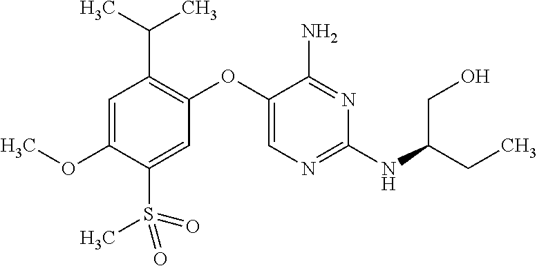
C1=C(OC)C(S(=O)(=O)C)=CC(OC2=CN=C(NC(CC)CO)N=C2N)=C1C(C)C
